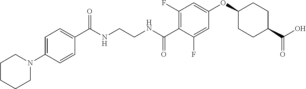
C(NCCNC(C1=C(F)C=C(OC2CCC(C(O)=O)CC2)C=C1F)=O)(=O)C1=CC=C(N2CCCCC2)C=C1
